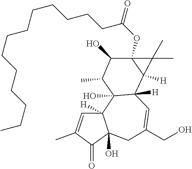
C12(O)C([H])(C=C(CO)CC3(O)C1([H])C=C(C)C3=O)C1([H])C(OC(=O)CCCCCCCCCCCCC)(C(O)C2C)C1(C)C
